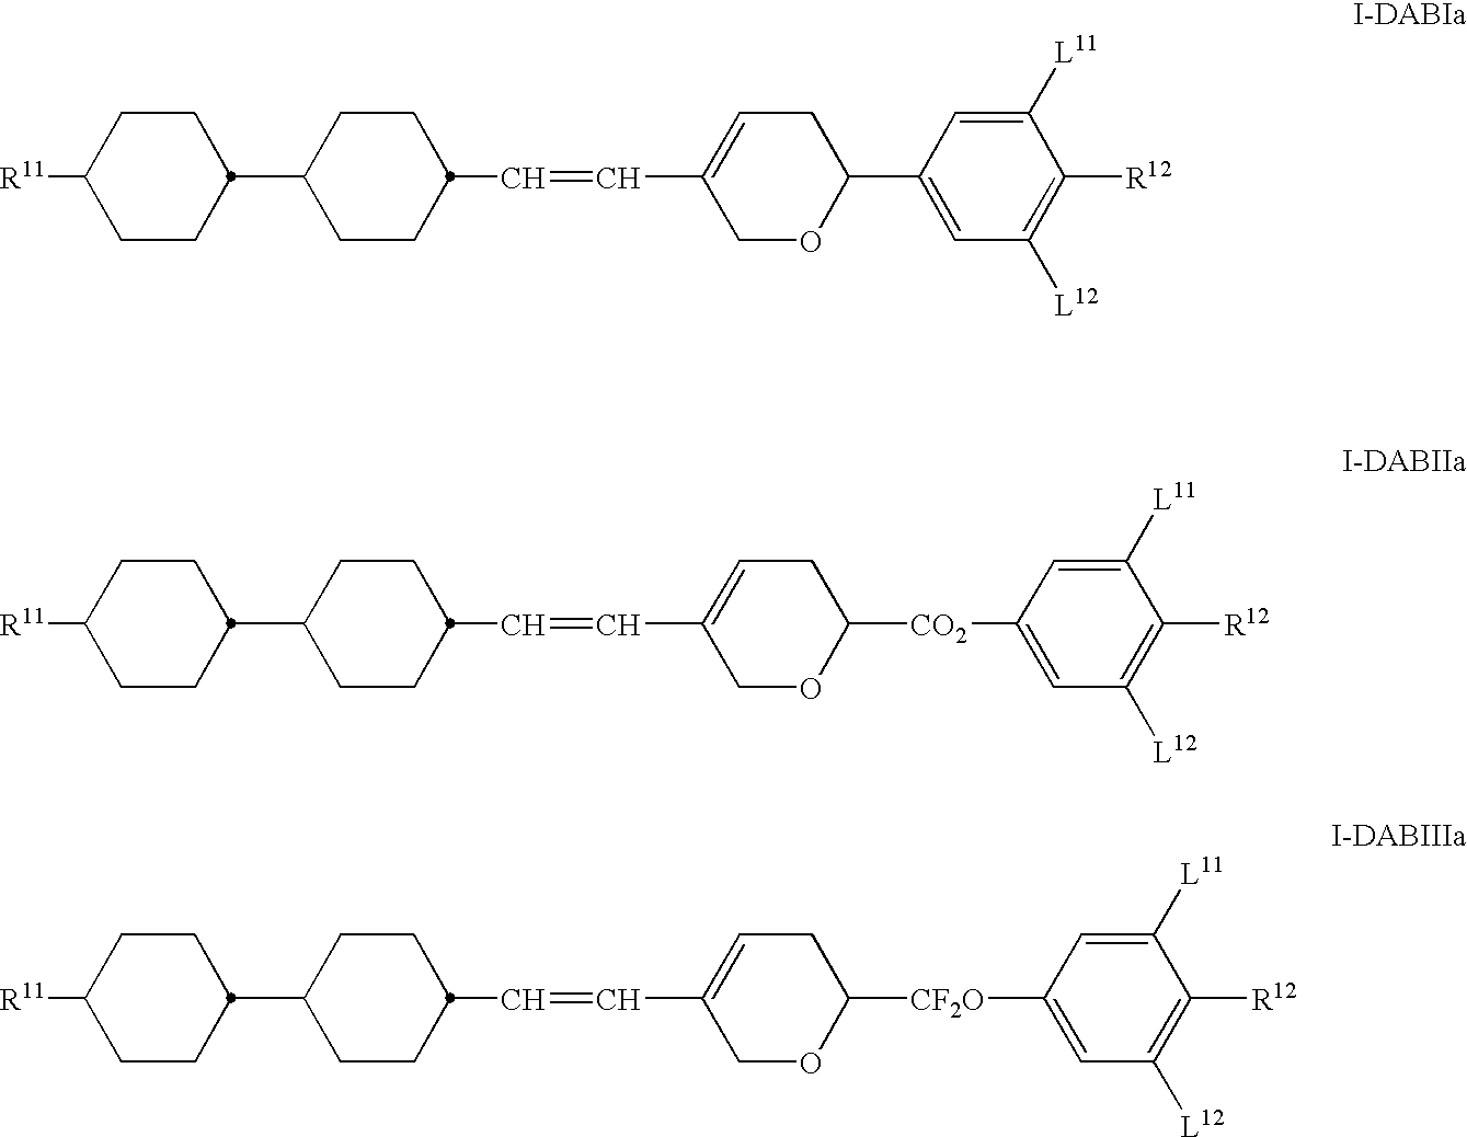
C1OC([CO2]C2=CC([L12])=C([R12])C([L11])=C2)CC=C1C=CC1CCC(C2CCC([R11])CC2)CC1.C1OC(C2=CC([L12])=C([R12])C([L11])=C2)CC=C1C=CC1CCC(C2CCC([R11])CC2)CC1.C1OC([CF2O]C2=CC([L12])=C([R12])C([L11])=C2)CC=C1C=CC1CCC(C2CCC([R11])CC2)CC1
